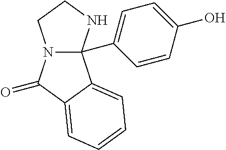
N12C(C3=CC=C(O)C=C3)(NCC1)C1=CC=CC=C1C2=O
